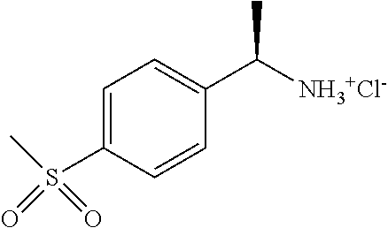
C1=C(S(C)(=O)=O)C=CC(C([NH3+Cl-])C)=C1
